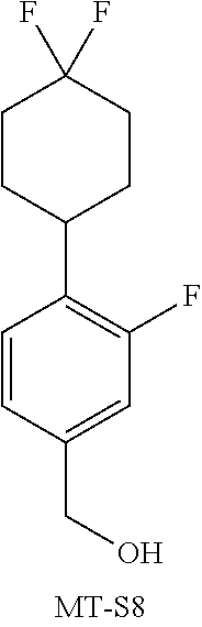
C1=CC(CO)=CC(F)=C1C1CCC(F)(F)CC1
